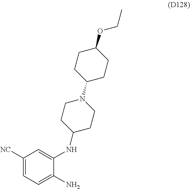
C1([NC])=CC=C(N)C(NC2CCN(C3CCC(OCC)CC3)CC2)=C1
